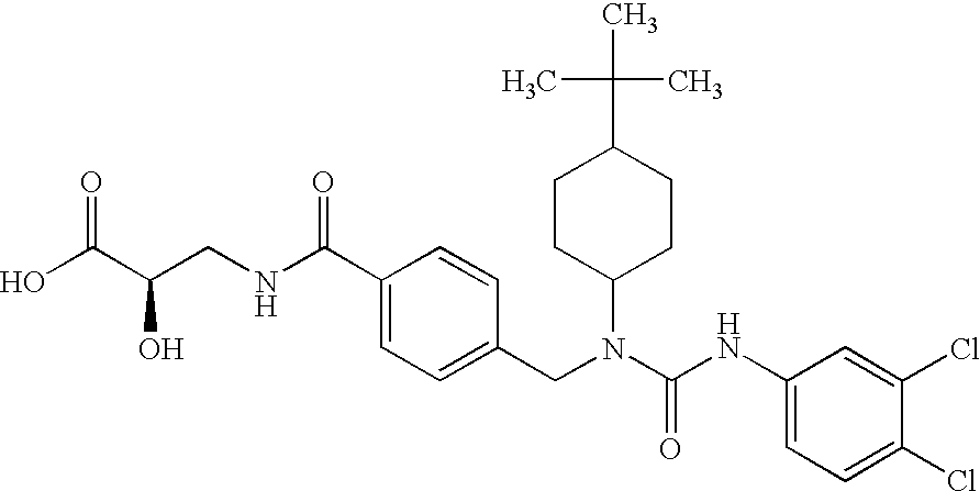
C(C1CCC(N(C(NC2=CC=C(Cl)C(Cl)=C2)=O)CC2=CC=C(C(NCC(C(O)=O)O)=O)C=C2)CC1)(C)(C)C
